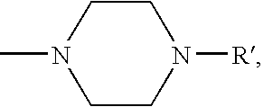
C1CN([R])CCN1C
